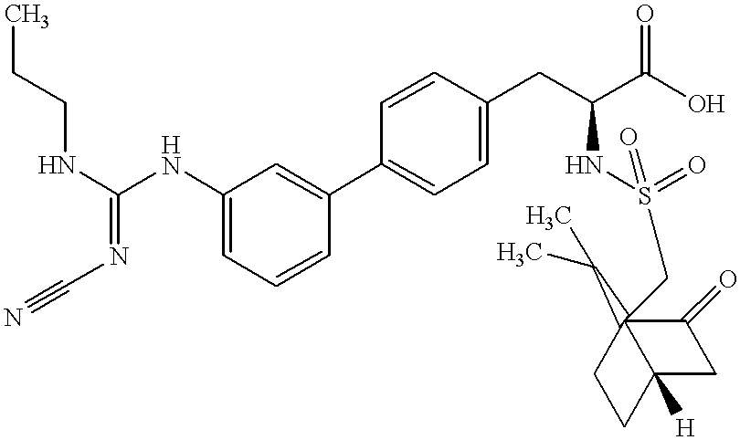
C1=C(NC(=NC#N)NCCC)C=C(C2=CC=C(CC(C(O)=O)NS(=O)(=O)CC34(C(C)C)C(=O)CC3([H])CC4)C=C2)C=C1
